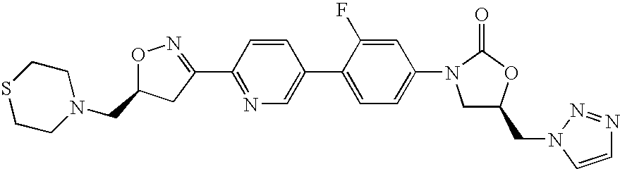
O1N=C(C2=NC=C(C3=CC=C(N4CC(CN5C=CN=N5)OC4=O)C=C3F)C=C2)CC1CN1CCSCC1
